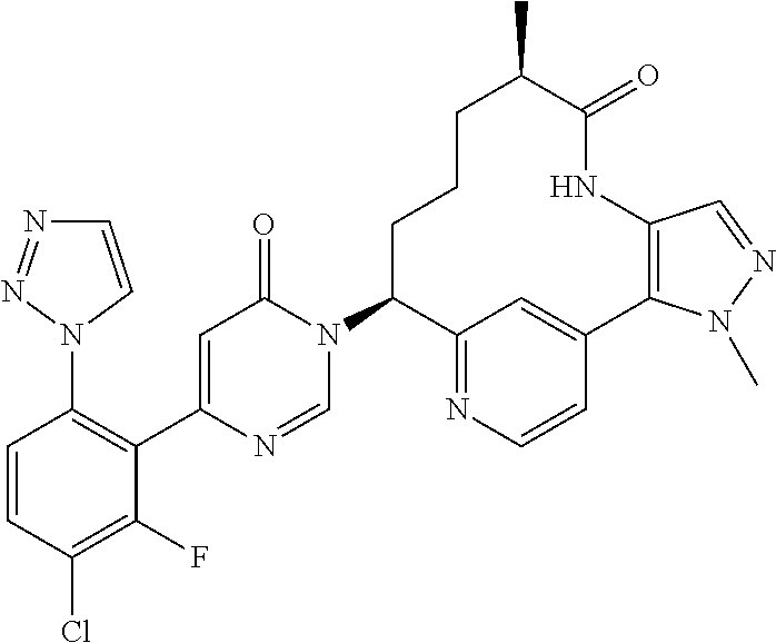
C1C(N2C(=O)C=C(C3=C(N4C=CN=N4)C=CC(Cl)=C3F)N=C2)C2=NC=CC(=C2)C2=C(C=NN2C)NC(=O)C(C)CC1
